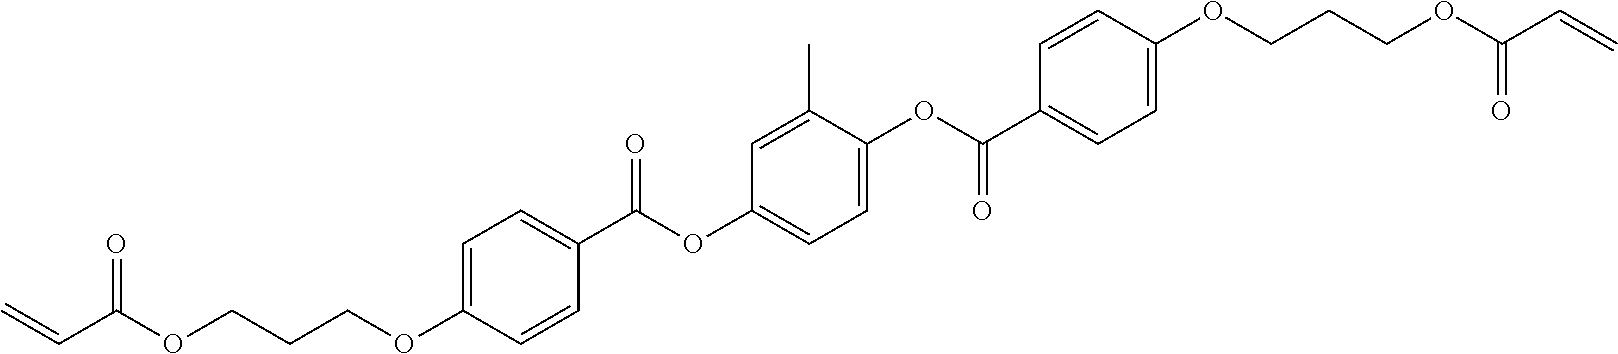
C1=C(OCCCOC(C=C)=O)C=CC(C(=O)OC2=CC=C(OC(C3=CC=C(OCCCOC(C=C)=O)C=C3)=O)C(C)=C2)=C1
